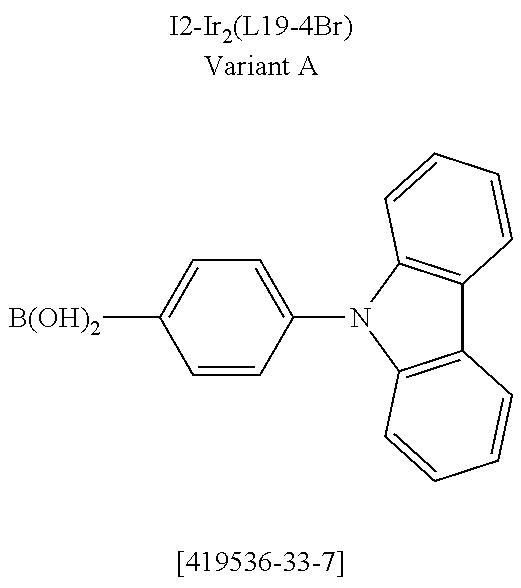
C1=CC(N2C3=C(C4=C2C=CC=C4)C=CC=C3)=CC=C1[B(OH)2]
